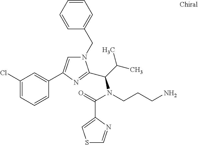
N1(CC2=CC=CC=C2)C=C(C2=CC(Cl)=CC=C2)N=C1C(C(C)C)N(CCCN)C(=O)C1=CSC=N1
